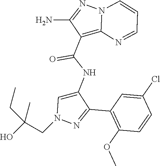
C1(C2=NN(CC(O)(C)CC)C=C2NC(C2=C3N(N=C2N)C=CC=N3)=O)=C(OC)C=CC(Cl)=C1
